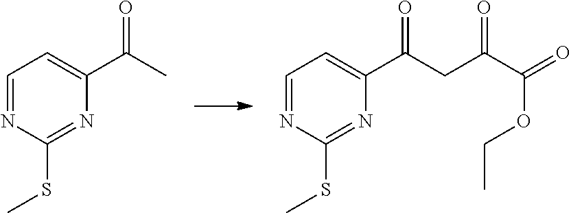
C1=NC(SC)=NC(C(C)=O)=C1.C1=NC(SC)=NC(C(CC(C(=O)OCC)=O)=O)=C1
